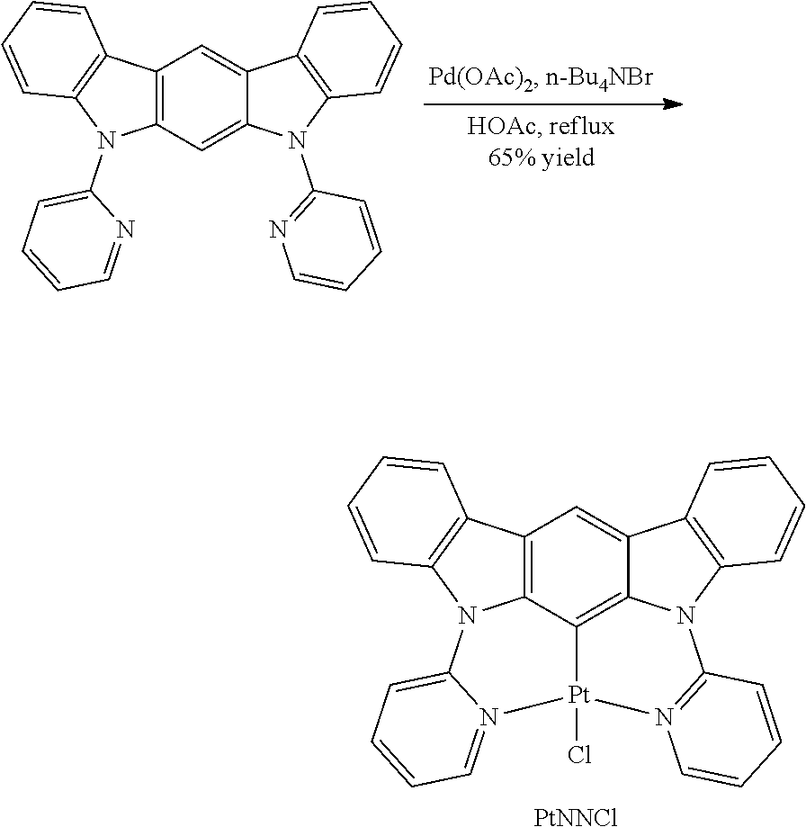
C12=C3C4=C5C(=C1)C1=C(N5C5=N(C=CC=C5)[Pt]4(Cl)N4=CC=CC=C4N3C3=C2C=CC=C3)C=CC=C1.[PtNNCl].C12=C(C=C3C(=C1)C1=C(N3C3=NC=CC=C3)C=CC=C1)N(C1=CC=CC=N1)C1=C2C=CC=C1
